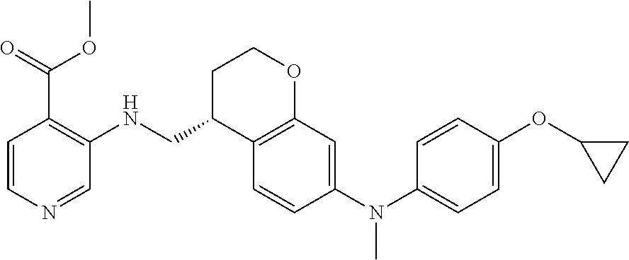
C1=CC(N(C2=CC=C(OC3CC3)C=C2)C)=CC2=C1C(CNC1=C(C(=O)OC)C=CN=C1)CCO2
